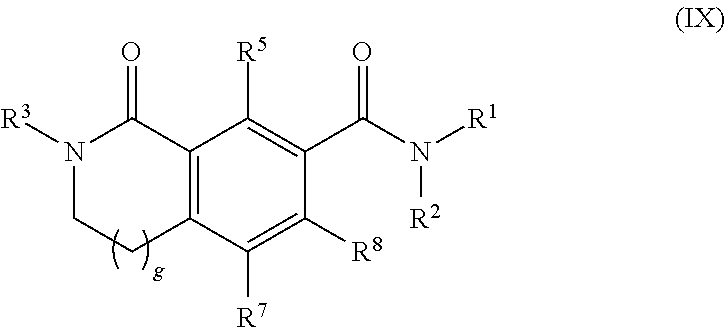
C12=C(C([R7])=C([R8])C(C(N([R1])[R2])=O)=C1[R5])CCN([R3])C2=O
